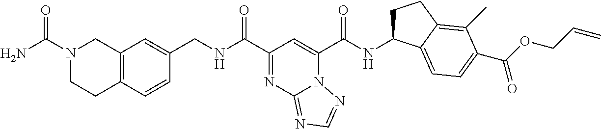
C12=C(C=CC(CNC(C3=NC4=NC=NN4C(C(NC4CCC5=C(C)C(C(OCC=C)=O)=CC=C45)=O)=C3)=O)=C1)CCN(C(N)=O)C2
